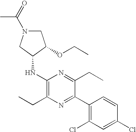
CCC1=C(NC2C(OCC)CN(C(=O)C)C2)N=C(CC)C(C2=C(Cl)C=C(Cl)C=C2)=N1
